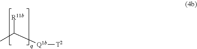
CC([Q1b][T2])[R11b]
